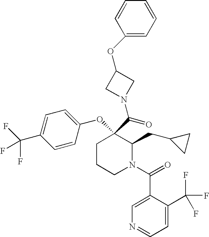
C1CCN(C(=O)C2=CN=CC=C2C(F)(F)F)C(CC2CC2)C1(C(N1CC(OC2=CC=CC=C2)C1)=O)OC1=CC=C(C(F)(F)F)C=C1
